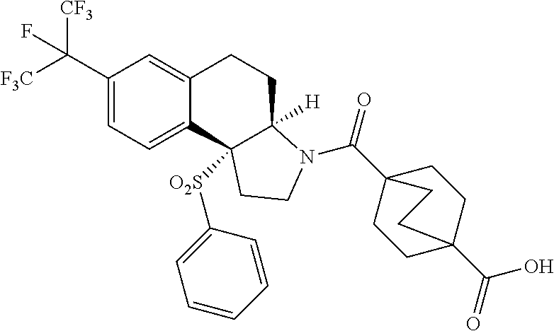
C1(C([F3C])([CF3])F)=CC=C2C(=C1)CCC1([H])C2([O2S]C2=CC=CC=C2)CCN1C(C12CCC(C(=O)O)(CC1)CC2)=O
